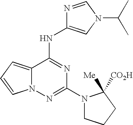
C12=CC=CN1N=C(N1CCCC1([Me])[CO2H])N=C2NC1=CN(C(C)C)C=N1
